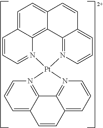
C1=C2C3=C4C(=C1)C=CC1=CC=CN(=C41)[Pt]1(N3=CC=C2)N2=C3C(=CC=C2)C=CC2=CC=CN1=C32
